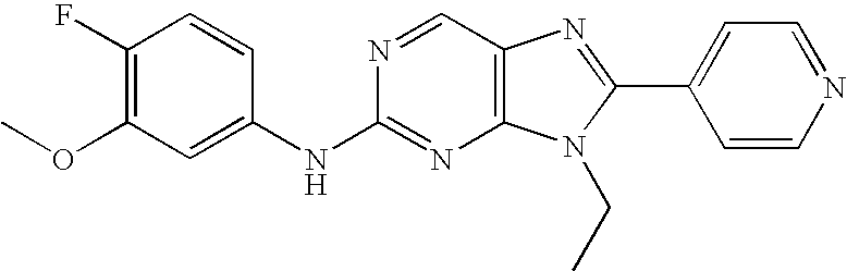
C1(F)=C(OC)C=C(NC2=NC3=C(C=N2)N=C(C2=CC=NC=C2)N3CC)C=C1
